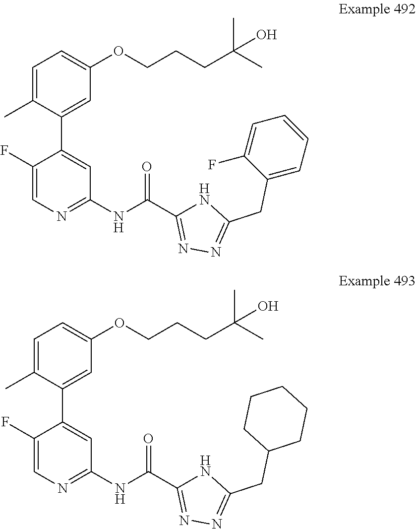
C1=C(C)C(C2=CC(NC(=O)C3=NN=C(CC4=CC=CC=C4F)N3)=NC=C2F)=CC(OCCCC(C)(C)O)=C1.C1=C(C)C(C2=CC(NC(=O)C3=NN=C(CC4CCCCC4)N3)=NC=C2F)=CC(OCCCC(C)(C)O)=C1
